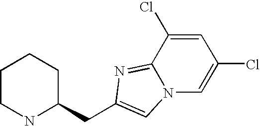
C1CNC(CC2=CN3C(=N2)C(Cl)=CC(Cl)=C3)CC1
